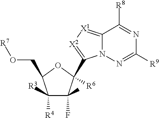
C1(C)(F)C([R3])([R4])C(CO[R7])OC1(C1=[X2][X1]=C2N1N=C([R9])N=C2[R8])[R6]
